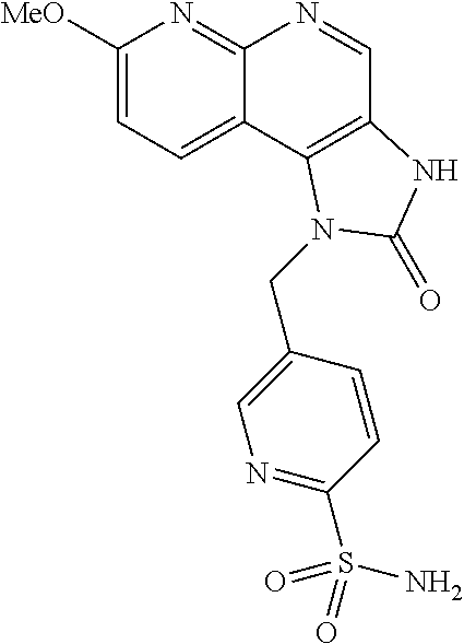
C1([MeO])=CC=C2C(=N1)N=CC1=C2N(CC2=CN=C(S(N)(=O)=O)C=C2)C(=O)N1
